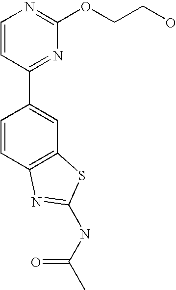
C1=CC(C2=CC3=C(C=C2)N=C(NC(C)=O)S3)=NC(OCCO)=N1
